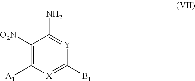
C1([O2N])=C([A1])[X]=C([B1])[Y]=C1N
